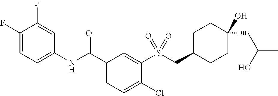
C1(F)=CC=C(NC(C2=CC=C(Cl)C(S(=O)(=O)CC3CCC(CC(O)C)(O)CC3)=C2)=O)C=C1F
